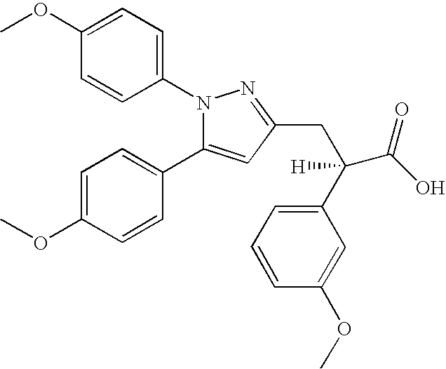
C1=C(OC)C=CC(N2C(C3=CC=C(OC)C=C3)=CC(CC(C3=CC=CC(OC)=C3)([H])C(O)=O)=N2)=C1
